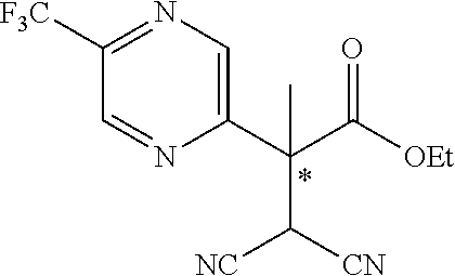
C1(C(C([OEt])=O)(C)C([CN])[NC])=CN=C([F3C])C=N1
